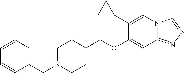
O(CC1(C)CCN(CC2=CC=CC=C2)CC1)C1=CC2=NN=CN2C=C1C1CC1
